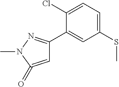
CN1C(=O)=CC(C2=CC(SC)=CC=C2Cl)=N1
